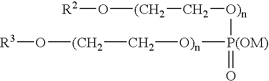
[R2]O[(CH2]C[O)n][P(OM)]([O)n]C[(CH2]O[R3])=O
